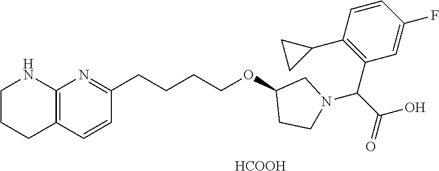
[HCOOH].C12=C(C=CC(CCCCOC3CN(C(C(=O)O)C4=C(C5CC5)C=CC(F)=C4)CC3)=N1)CCCN2
